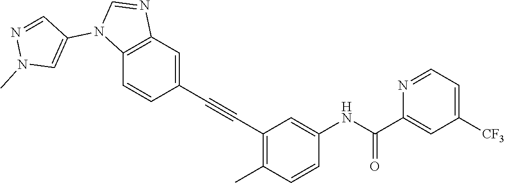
C1([CF3])=CC=NC(C(NC2=CC(C#CC3=CC4=C(C=C3)N(C3=CN(C)N=C3)C=N4)=C(C)C=C2)=O)=C1
